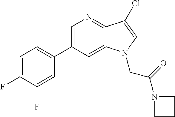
C1=C(C2=CC=C(F)C(F)=C2)C=C2C(=N1)C(Cl)=CN2CC(N1CCC1)=O
